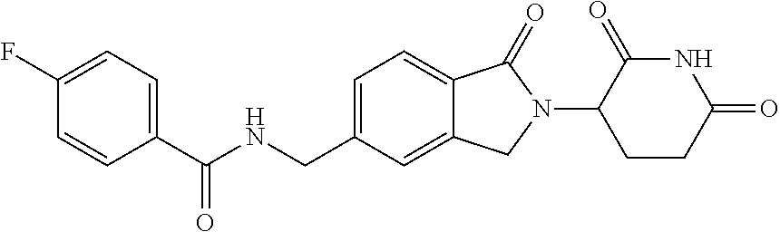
C1(C(NCC2=CC=C3C(=C2)CN(C2CCC(=O)NC2=O)C3=O)=O)=CC=C(F)C=C1
